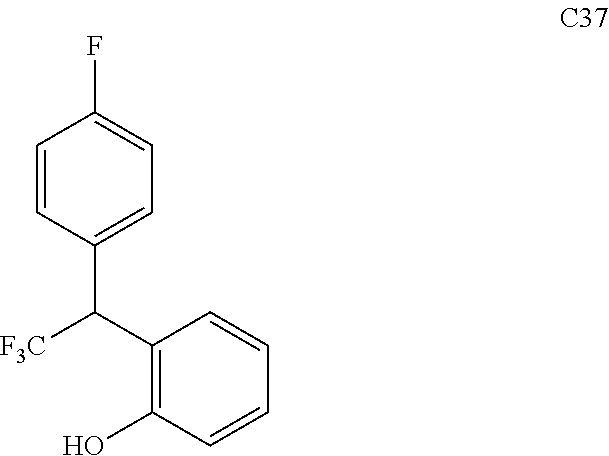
C1(C([F3C])C2=C(O)C=CC=C2)=CC=C(F)C=C1
